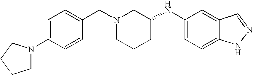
C1=C(N2CCCC2)C=CC(CN2CCCC(NC3=CC=C4C(=C3)C=NN4)C2)=C1
